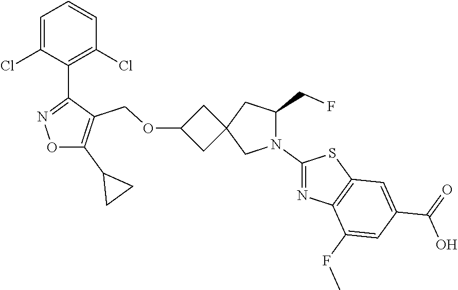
C1=C(Cl)C(C2=NOC(C3CC3)=C2COC2CC3(C2)CN(C2=NC4=C(S2)C=C(C(=O)O)C=C4FC)C(CF)C3)=C(Cl)C=C1
